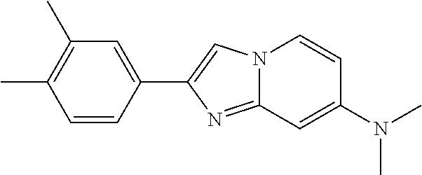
N12C(=NC(C3=CC(C)=C(C)C=C3)=C1)C=C(N(C)C)C=C2
